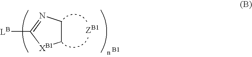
C1CN=C([LB])[XB1]1
